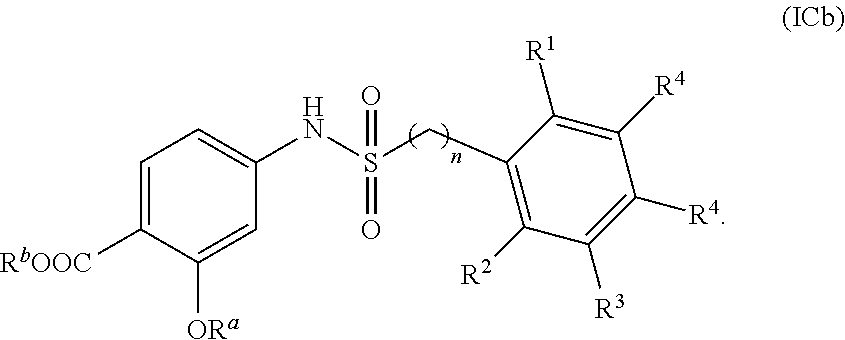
C1([R2])=C(CS(NC2=CC=C([RbOOC])C([ORa])=C2)(=O)=O)C([R1])=C([R4])C([R4])=C1[R3]
